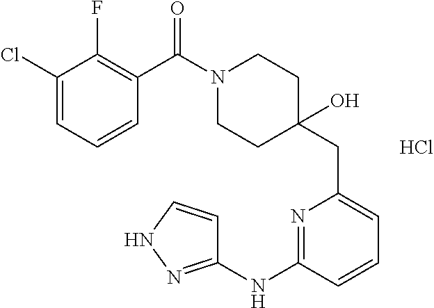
C1(Cl)=CC=CC(C(N2CCC(CC3=CC=CC(NC4=NNC=C4)=N3)(O)CC2)=O)=C1F.Cl
